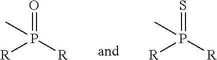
O=P([R])([R])C.S=P([R])([R])C
